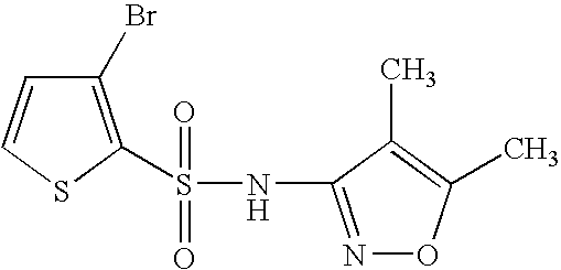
C1(Br)=C(S(NC2=NOC(C)=C2C)(=O)=O)SC=C1
